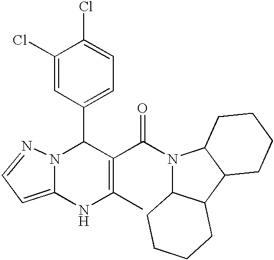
C1(Cl)=CC(C2N3C(=CC=N3)NC(C)=C2C(=O)N2C3C(C4C2CCCC4)CCCC3)=CC=C1Cl
